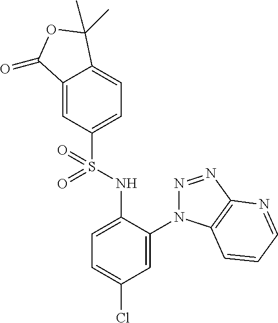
C12=CC(S(NC3=CC=C(Cl)C=C3N3N=NC4=C3C=CC=N4)(=O)=O)=CC=C1C(C)(C)OC2=O
